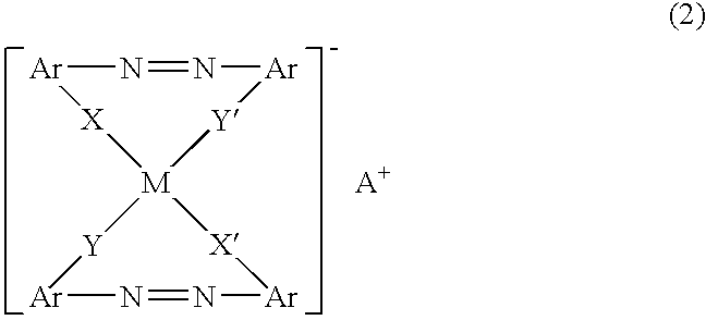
[Ar]1N=N[Ar][Y][M]2([X]1)[Y][Ar]N=N[Ar][X]2.[A+]
